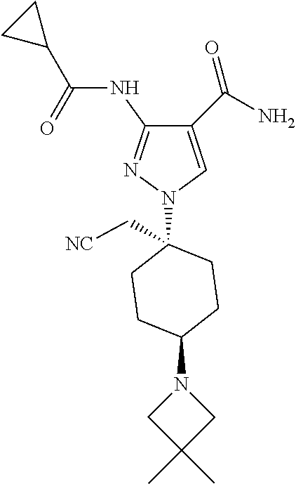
C1(C(=O)N)=CN(C2(C[NC])CCC(N3CC(C)(C)C3)CC2)N=C1NC(C1CC1)=O
